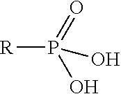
[R]P(=O)(O)O
